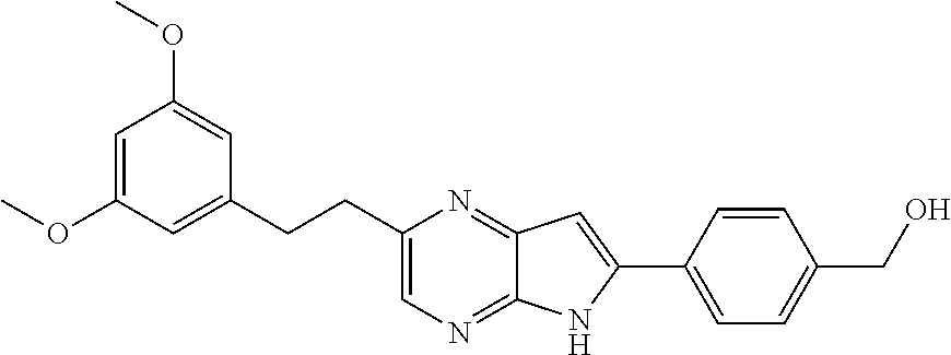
C1=C(OC)C=C(CCC2=CN=C3C(=N2)C=C(C2=CC=C(CO)C=C2)N3)C=C1OC
